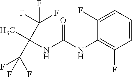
O=C(NC1=C(F)C=CC=C1F)NC(C)(C(F)(F)F)C(F)(F)F
